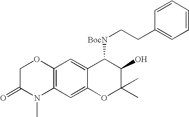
C12=C(C=C3C(=C1)C([BocN]CCC1=CC=CC=C1)C(O)C(C)(C)O3)N(C)C(=O)CO2
